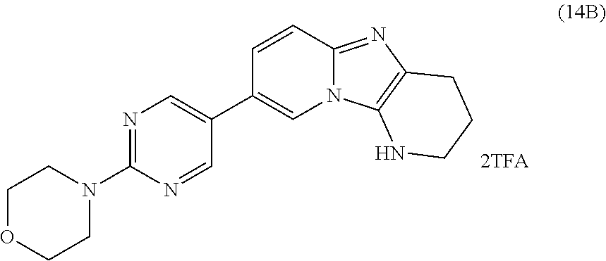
C1=CC2=NC3=C(N2C=C1C1=CN=C(N2CCOCC2)N=C1)NCCC3
